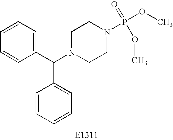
C1=CC=C(C(N2CCN(P(OC)(=O)OC)CC2)C2=CC=CC=C2)C=C1
